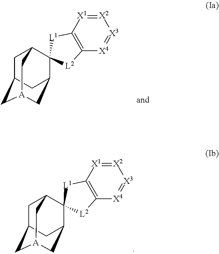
C1C2C[A]3CC(C2)C2(C1C3)[L1]C1=C([X4]=[X3][X2]=[X1]1)[L2]2.C1C2C[A]3CC(C2)C2(C1C3)[L1]C1=C([X4]=[X3][X2]=[X1]1)[L2]2
